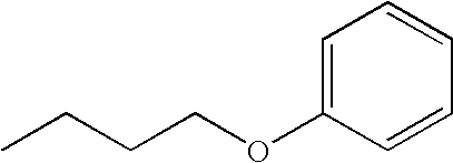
CCCCOC1=CC=CC=C1
